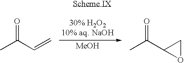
[MeOH].O=C(C=C)C.O=C(C1OC1)C
